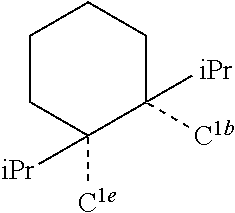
C1CC([C1e])([iPr])C([C1b])([iPr])CC1
